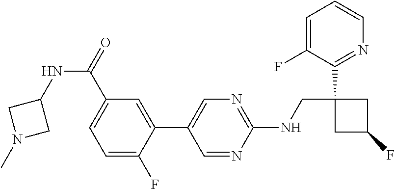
C1(NCC2(C3=NC=CC=C3F)CC(F)C2)=NC=C(C2=CC(C(=O)NC3CN(C)C3)=CC=C2F)C=N1
